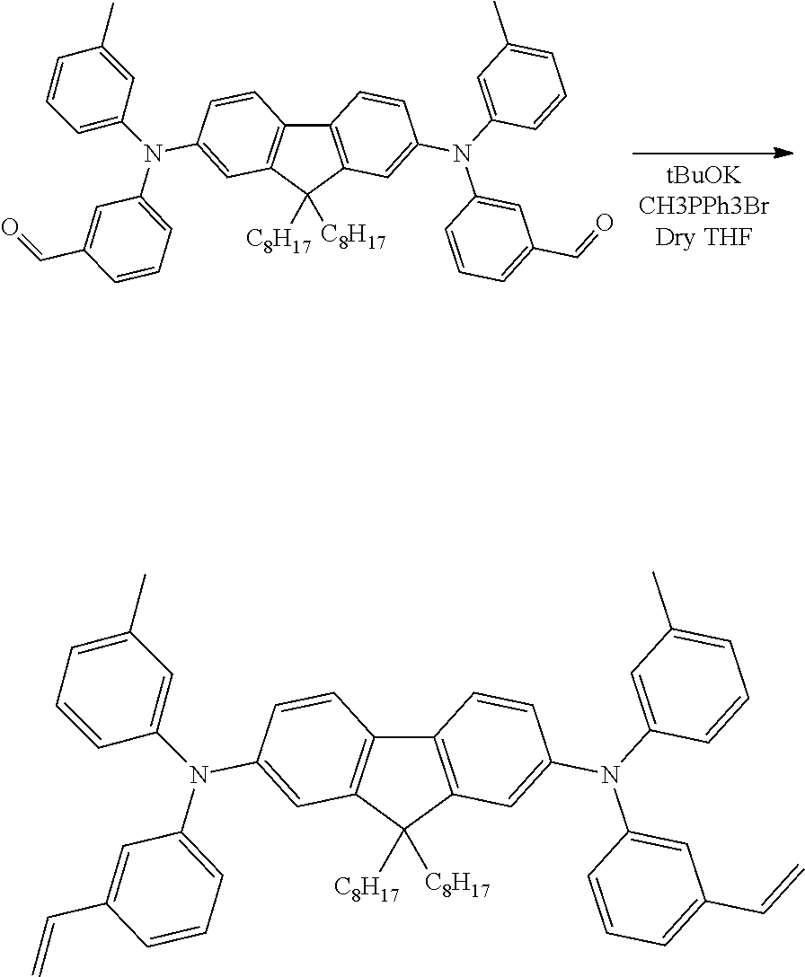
C12=C(C([C8H17])([C8H17])C3=C1C=CC(N(C1=CC=CC(C)=C1)C1=CC=CC(C=O)=C1)=C3)C=C(N(C1=CC(C)=CC=C1)C1=CC(C=O)=CC=C1)C=C2.C12=C(C([C8H17])([C8H17])C3=C1C=CC(N(C1=CC(C)=CC=C1)C1=CC=CC(C=C)=C1)=C3)C=C(N(C1=CC(C)=CC=C1)C1=CC(C=C)=CC=C1)C=C2
